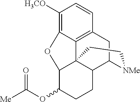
C1([H3CO])=C2C3=C(C=C1)CC1C4C3(C(C(OC(=O)[Me])CC4)O2)CC[NMe]1
